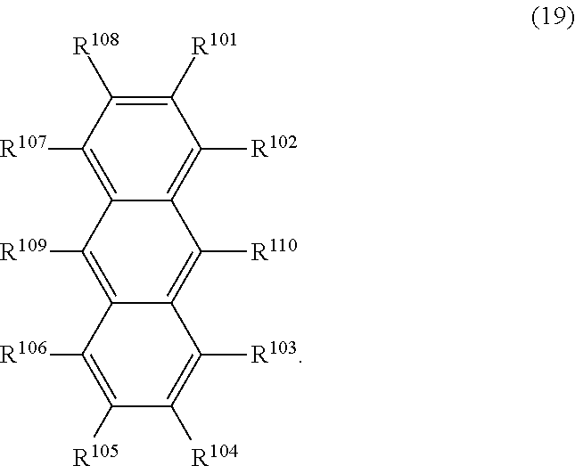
C1([R107])=C2C(=C([R102])C([R101])=C1[R108])C([R110])=C1C(=C2[R109])C([R106])=C([R105])C([R104])=C1[R103]
